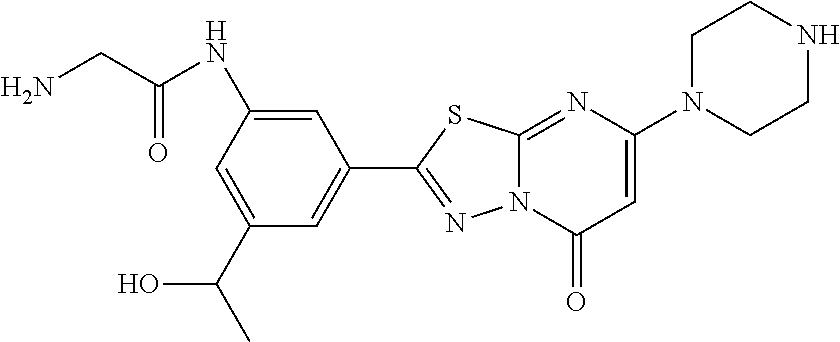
C1=C(NC(CN)=O)C=C(C(C)O)C=C1C1=NN2C(=NC(N3CCNCC3)=CC2=O)S1
